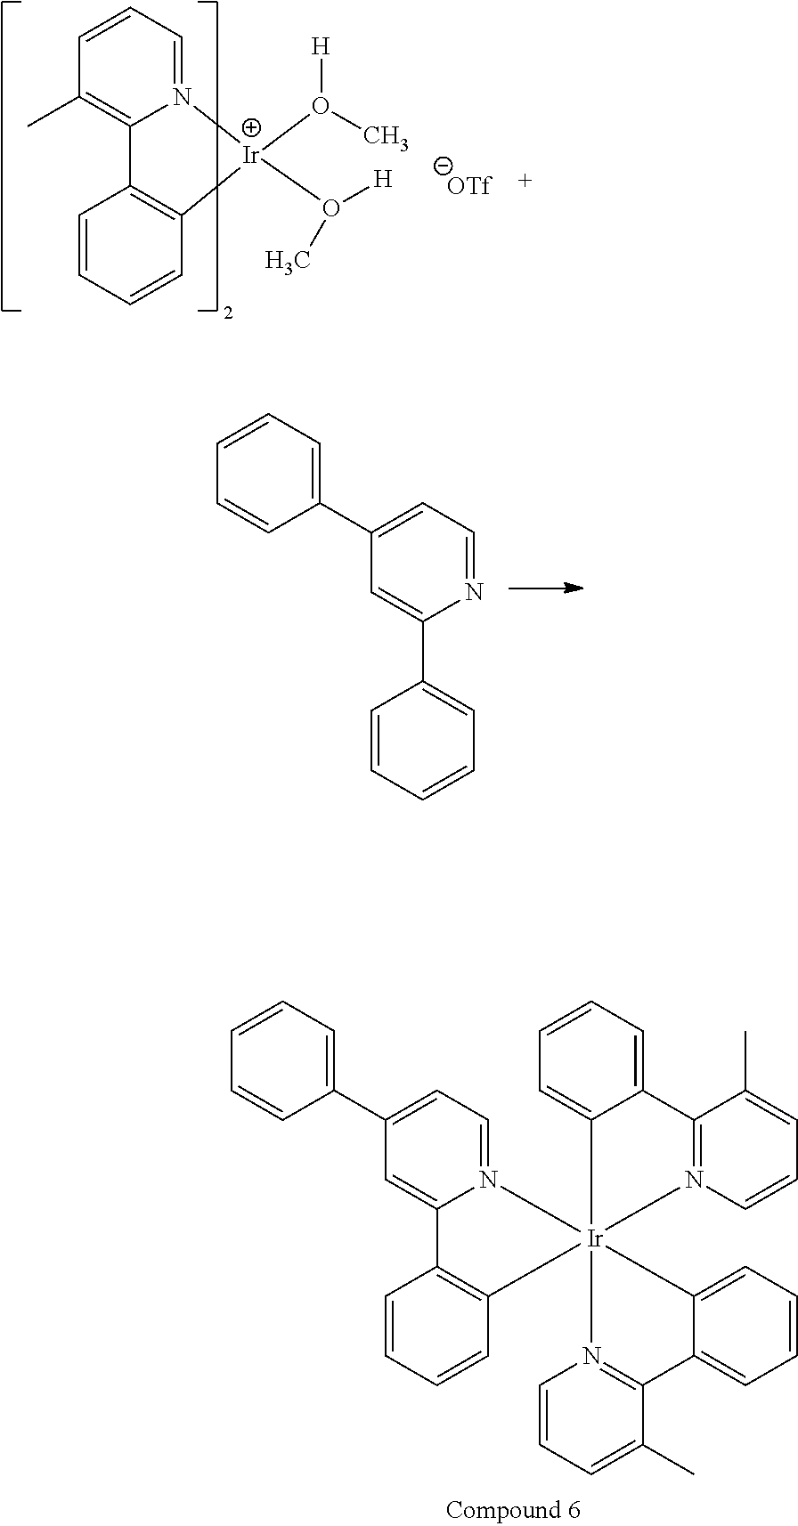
C1=CC=C(C2=CC=NC(C3=CC=CC=C3)=C2)C=C1.[Ir]1(O(C)[H])(O([H])C)N2=CC=CC(C)=C2C2=C1C=CC=C2.C1(C2=CC=CC=C2)=CC=N2C(=C1)C1=C(C=CC=C1)[Ir]213(C2=CC=CC=C2C2=N1C=CC=C2C)N1=C(C(C)=CC=C1)C1=CC=CC=C13
